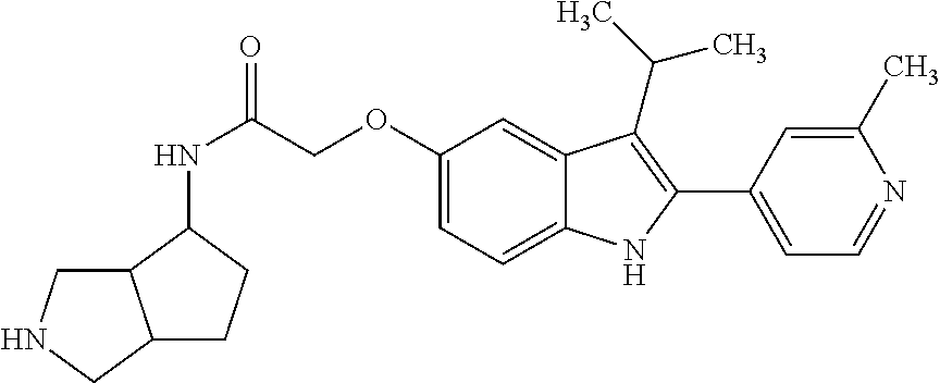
C(C(NC1C2C(CC1)CNC2)=O)OC1=CC=C2C(=C1)C(C(C)C)=C(C1=CC=NC(C)=C1)N2
